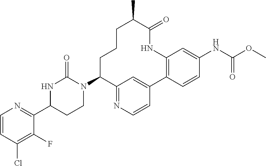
C1(C2=NC=CC(Cl)=C2F)CCN(C2C3=NC=CC(=C3)C3=C(NC(=O)C(C)CCC2)C=C(NC(OC)=O)C=C3)C(=O)N1
